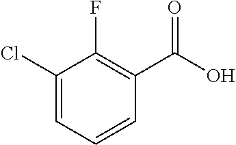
C1(Cl)=CC=CC(C(O)=O)=C1F
